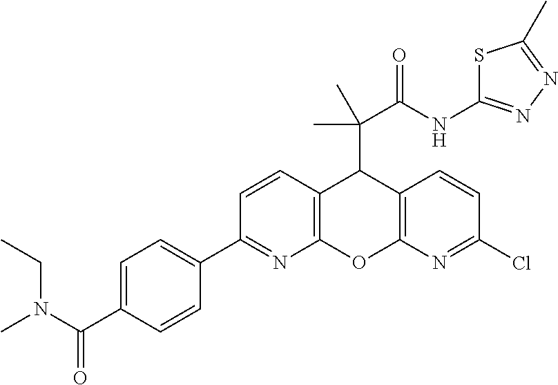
C1=C(C(N(C)CC)=O)C=CC(C2=NC3=C(C=C2)C(C(C)(C(NC2=NN=C(C)S2)=O)C)C2=C(O3)N=C(Cl)C=C2)=C1
